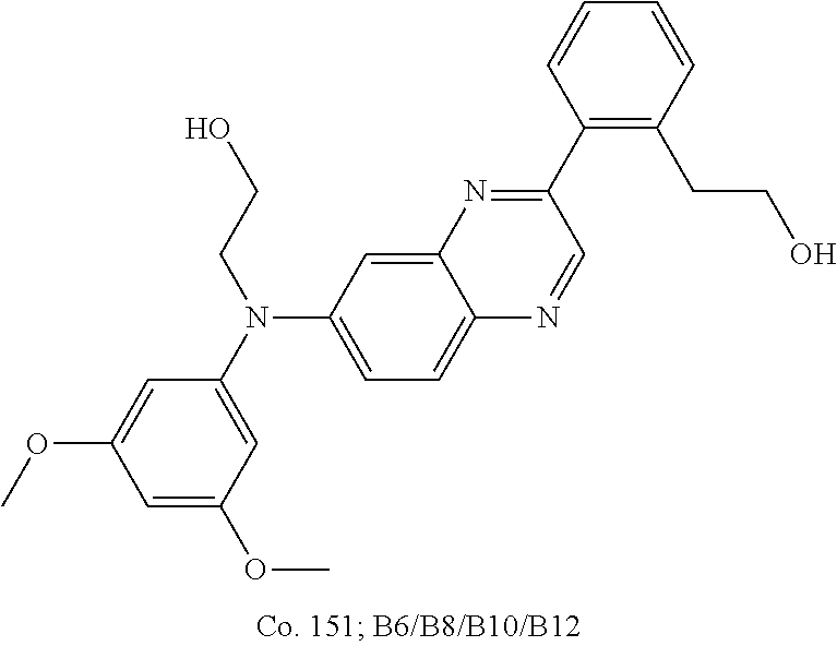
C1=C(OC)C=C(N(CCO)C2=CC=C3C(=C2)N=C(C2=C(CCO)C=CC=C2)C=N3)C=C1OC
